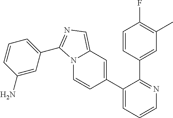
C1(C2=CC3=CN=C(C4=CC=CC(N)=C4)N3C=C2)=CC=CN=C1C1=CC(C)=C(F)C=C1
